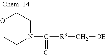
O1CCN(C(=O)[R3]C[OE])CC1
